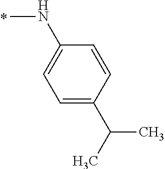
N(C)C1=CC=C(C(C)C)C=C1
